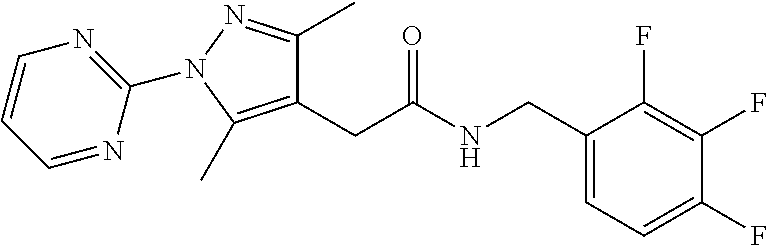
C1(CNC(CC2=C(C)N(C3=NC=CC=N3)N=C2C)=O)=CC=C(F)C(F)=C1F
